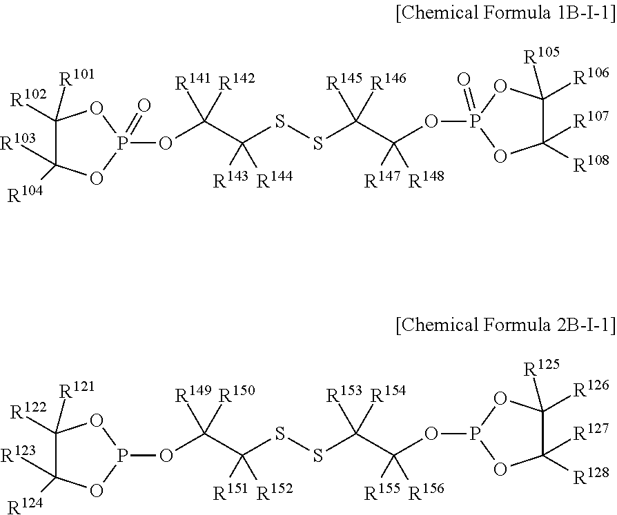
C1([R101])([R102])C([R103])([R104])OP(=O)(OC(C([R143])([R144])SSC(C([R147])([R148])OP2(=O)OC([R107])([R108])C([R105])([R106])O2)([R145])[R146])([R141])[R142])O1.C1([R121])([R122])C([R123])([R124])OP(OC(C([R151])([R152])SSC(C([R155])([R156])OP2OC([R127])([R128])C([R125])([R126])O2)([R153])[R154])([R149])[R150])O1
